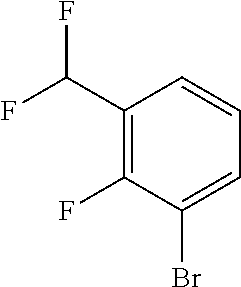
C1(C(F)F)=C(F)C(Br)=CC=C1
